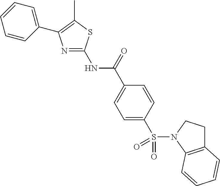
N1=C(NC(C2=CC=C(S(N3C4=C(CC3)C=CC=C4)(=O)=O)C=C2)=O)SC(C)=C1C1=CC=CC=C1
